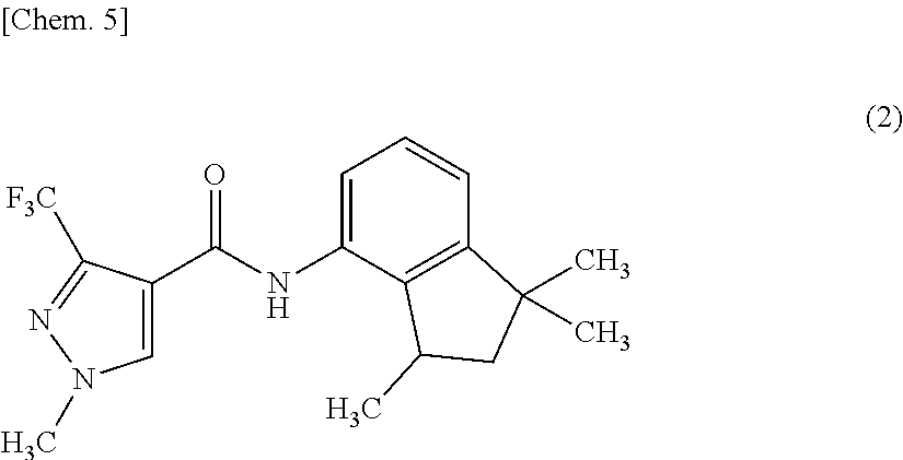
C1=C(C(NC2=CC=CC3=C2C(C)CC3(C)C)=O)C([F3C])=NN1C
